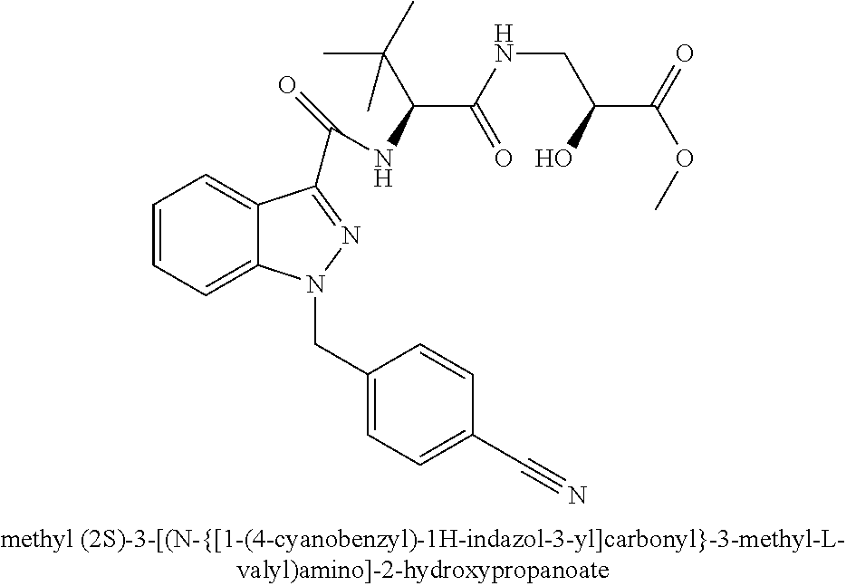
C1=CC=C2C(=C1)C(C(=O)NC(C(C)(C)C)C(NCC(O)C(OC)=O)=O)=NN2CC1=CC=C(C#N)C=C1
